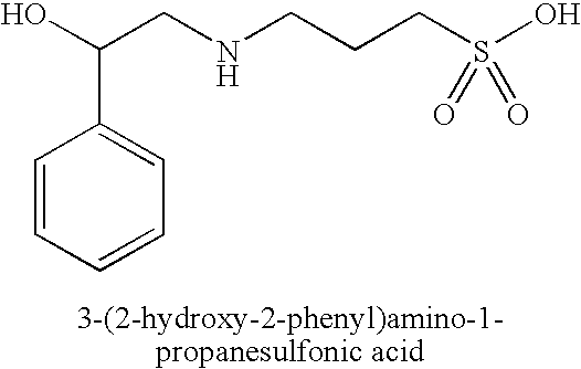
C(NCCCS(O)(=O)=O)C(O)C1=CC=CC=C1
